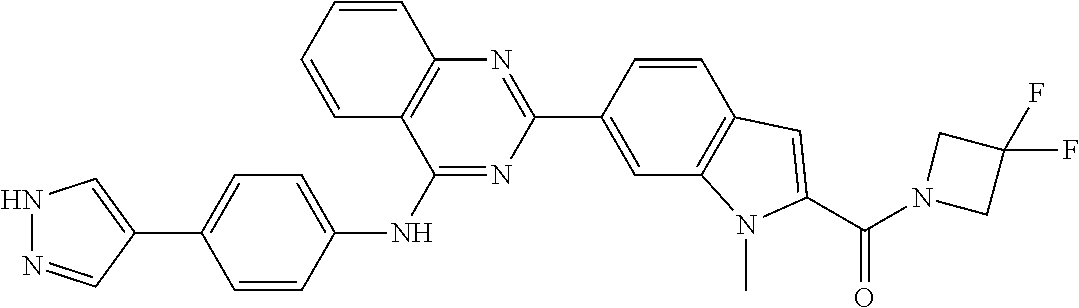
N1=C(NC2=CC=C(C3=CNN=C3)C=C2)C2=C(N=C1C1=CC3=C(C=C1)C=C(C(=O)N1CC(F)(F)C1)N3C)C=CC=C2
